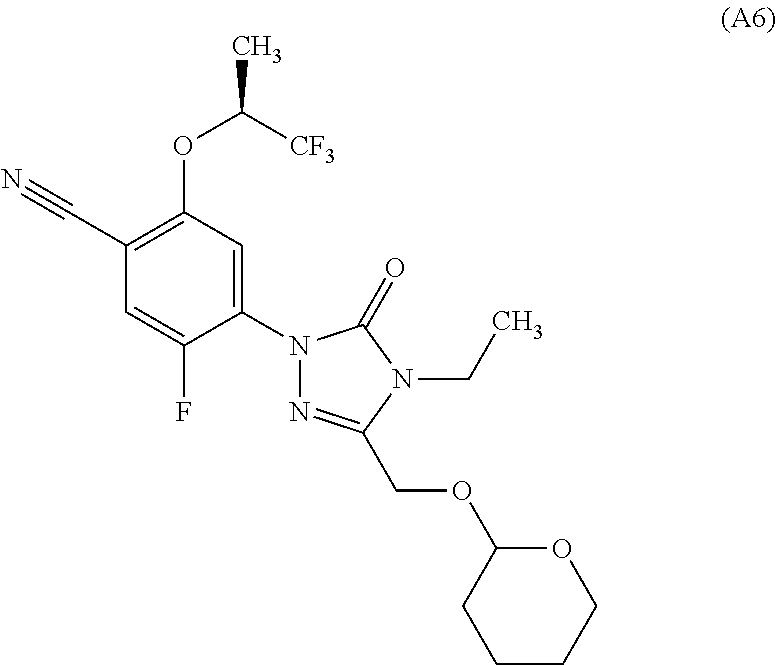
C(#N)C1=C(OC(C)[CF3])C=C(N2N=C(COC3CCCCO3)N(CC)C2=O)C(F)=C1
